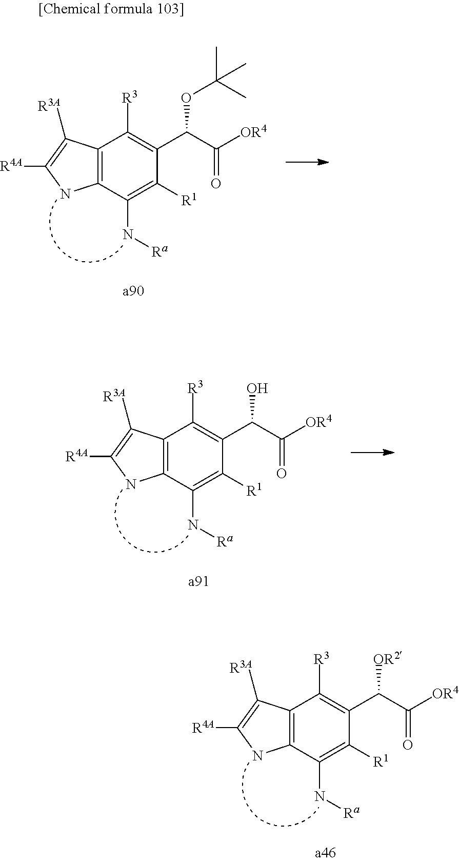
C12=C(C(N[Ra])=C([R1])C(C(C([OR4])=O)[OR2])=C1[R3])NC([R4A])=C2[R3A].C12=C(C(N[Ra])=C([R1])C(C(C([OR4])=O)OC(C)(C)C)=C1[R3])NC([R4A])=C2[R3A].C12=C(C(N[Ra])=C([R1])C(C(C([OR4])=O)O)=C1[R3])NC([R4A])=C2[R3A]
